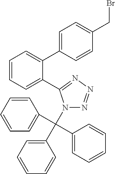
N1(C(C2=CC=CC=C2)(C2=CC=CC=C2)C2=CC=CC=C2)N=NN=C1C1=CC=CC=C1C1=CC=C(CBr)C=C1
